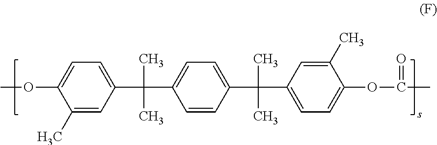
C1(C)=CC(C(C)(C)C2=CC=C(C(C3=CC=C(OC(=O)C)C(C)=C3)(C)C)C=C2)=CC=C1OC
